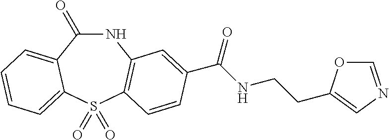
C1(=O)NC2=C(S(=O)(=O)C3=CC=CC=C13)C=CC(C(NCCC1=CN=CO1)=O)=C2
